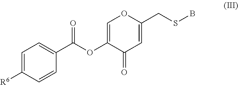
C1=C(OC(C2=CC=C([R6])C=C2)=O)C(=O)C=C(CSB)O1
